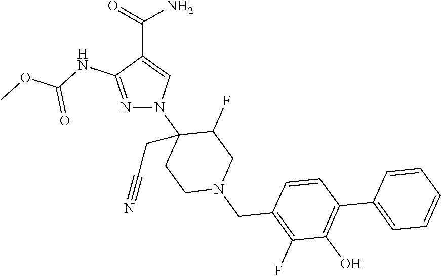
C(C1=CN(C2(CC#N)CCN(CC3=C(F)C(O)=C(C4=CC=CC=C4)C=C3)CC2F)N=C1NC(OC)=O)(=O)N
